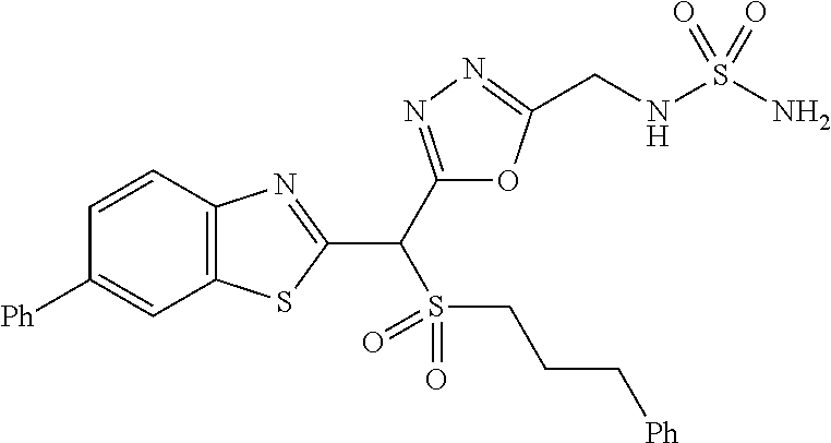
C12=C(C=CC([Ph])=C1)N=C(C(C1=NN=C(CNS(N)(=O)=O)O1)S(CCC[Ph])(=O)=O)S2
